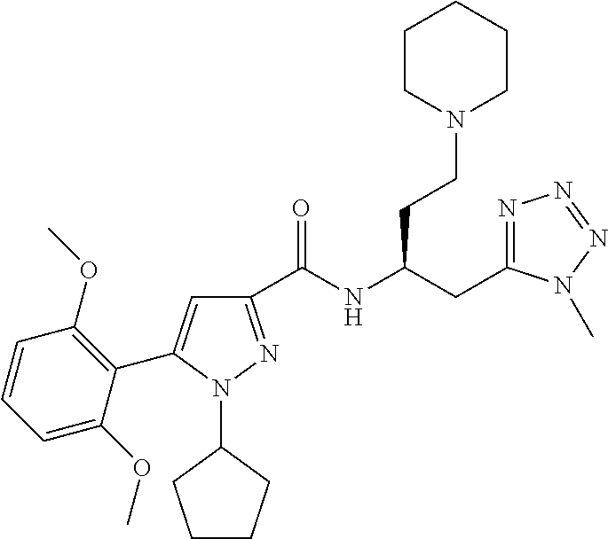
C1(C(NC(CC2=NN=NN2C)CCN2CCCCC2)=O)=NN(C2CCCC2)C(C2=C(OC)C=CC=C2OC)=C1
